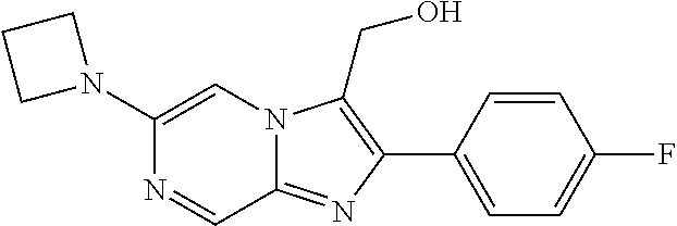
N1=CC2=NC(C3=CC=C(F)C=C3)=C(CO)N2C=C1N1CCC1
